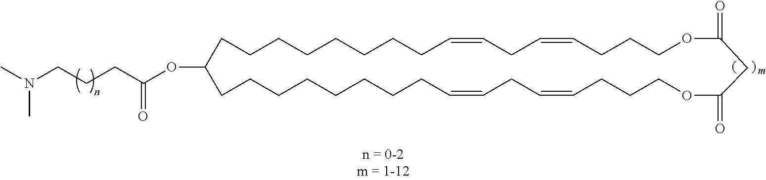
CN(CCCC(OC1CCCCCCCCC=CCC=CCCCOC(=O)CC(=O)OCCCC=CCC=CCCCCCCCC1)=O)C
